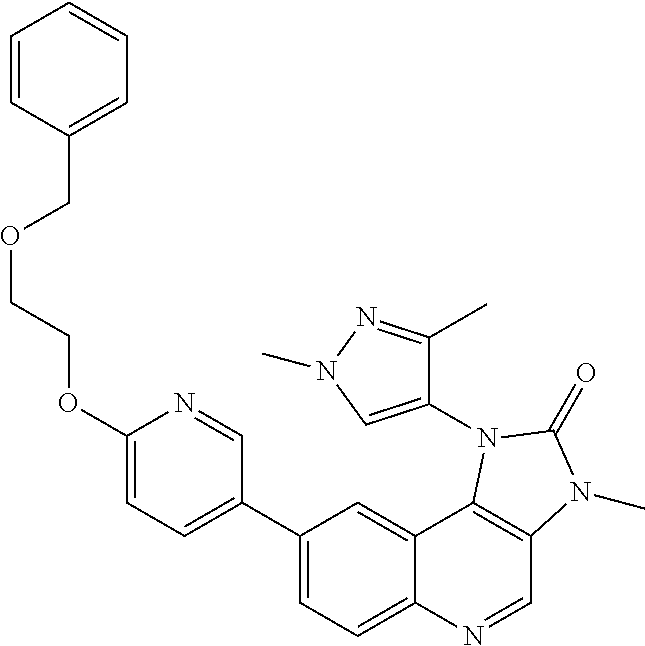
C1=C(OCCOCC2=CC=CC=C2)N=CC(C2=CC=C3C(=C2)C2=C(C=N3)N(C)C(=O)N2C2=CN(C)N=C2C)=C1
